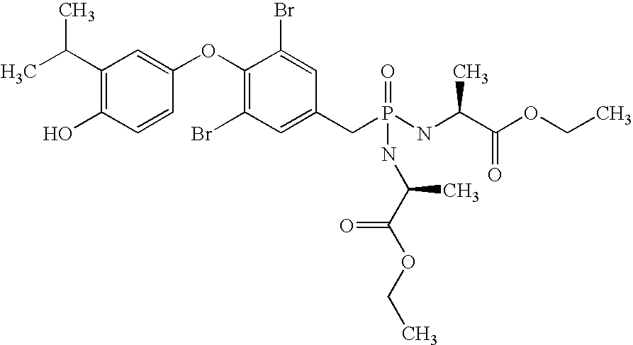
C1(C(C)C)=C(O)C=CC(OC2=C(Br)C=C(CP(NC(C(OCC)=O)C)(=O)NC(C(OCC)=O)C)C=C2Br)=C1
